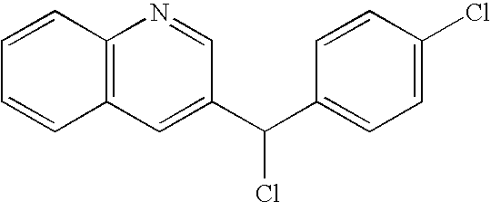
C1=CC=CC2=C1N=CC(C(C1=CC=C(Cl)C=C1)Cl)=C2
